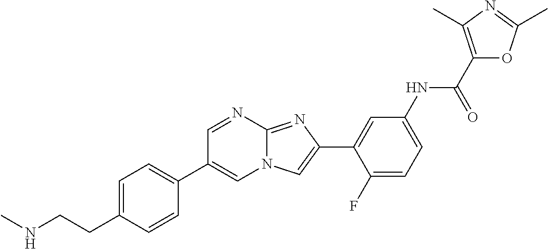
C1=NC2=NC(C3=CC(NC(C4=C(C)N=C(C)O4)=O)=CC=C3F)=CN2C=C1C1=CC=C(CCNC)C=C1
